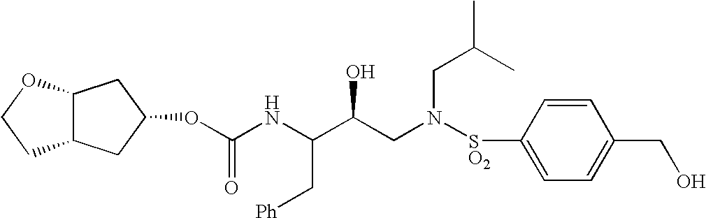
C12C(OCC1)CC(OC(NC(C(CN([SO2]C1=CC=C(CO)C=C1)CC(C)C)O)C[Ph])=O)C2
